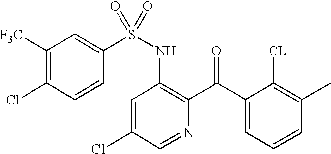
C1([F3C])=C(Cl)C=CC(S(NC2=C(C(C3=CC=CC(C)=C3[CL])=O)N=CC(Cl)=C2)(=O)=O)=C1
